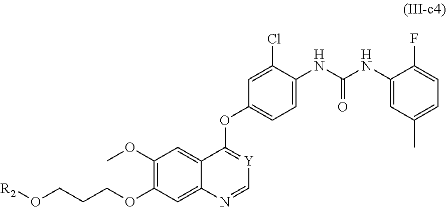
C1(OC)=C(OCCCO[R2])C=C2C(=C1)C(OC1=CC=C(NC(NC3=CC(C)=CC=C3F)=O)C(Cl)=C1)=[Y]C=N2
